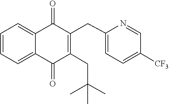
C1([CF3])=CC=C(CC2=C(CC(C)(C)C)C(=O)C3=CC=CC=C3C2=O)N=C1
